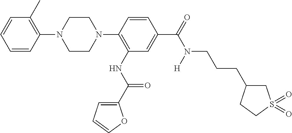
C1=CC(N2CCN(C3=C(NC(C4=CC=CO4)=O)C=C(C(=O)N(CCCC4CS(=O)(=O)CC4)[H])C=C3)CC2)=C(C)C=C1
